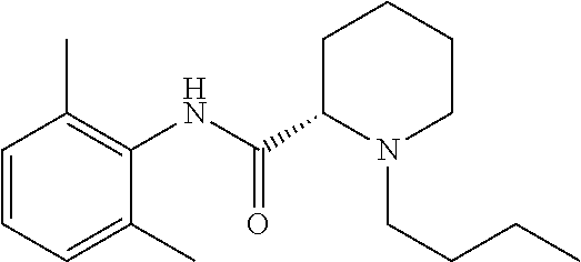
C1=CC=C(C)C(NC(=O)C2N(CCCC)CCCC2)=C1C
